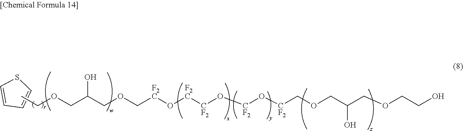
C([F2C]O[F2C][CF2]O[CF2]O[CF2]COCC(COCCO)O)OCC(COCC)O.C1=CC=CS1
